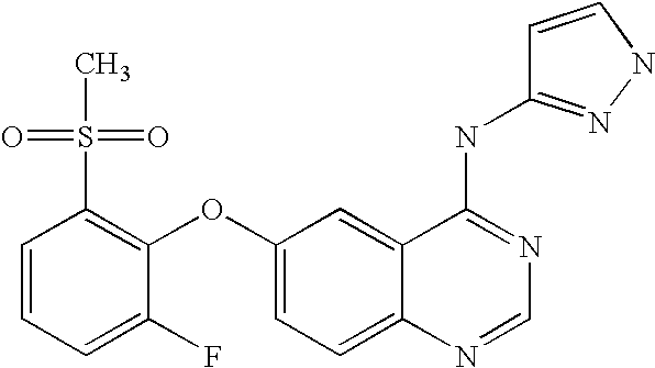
C1=CC=C(F)C(OC2=CC=C3C(=C2)C(NC2=NNC=C2)=NC=N3)=C1S(C)(=O)=O
